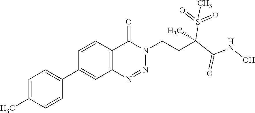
C1=C(C)C=CC(C2=CC3=C(C=C2)C(=O)N(CCC(C(NO)=O)(S(=O)(=O)C)C)N=N3)=C1
